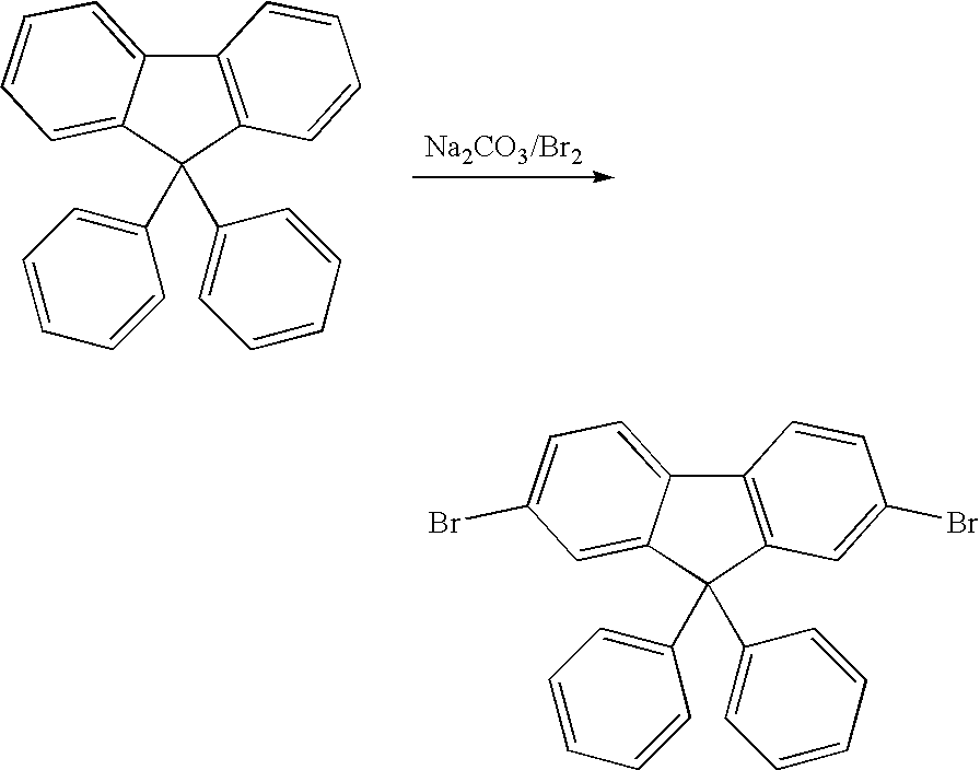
C12=C(C=CC=C1)C(C1=CC=CC=C1)(C1=CC=CC=C1)C1=CC=CC=C21.C12=C(C=C(Br)C=C1)C(C1=CC=CC=C1)(C1=CC=CC=C1)C1=CC(Br)=CC=C21
